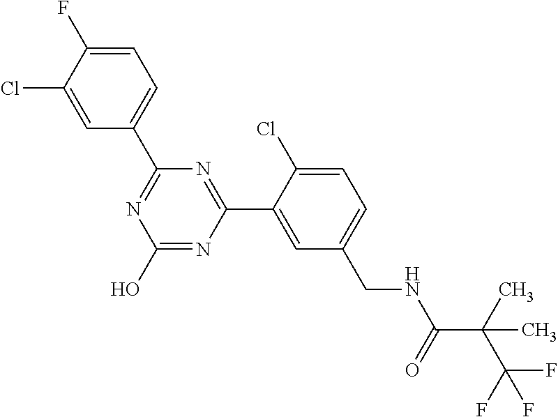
C1(C2=NC(O)=NC(C3=CC(CNC(C(C)(C)C(F)(F)F)=O)=CC=C3Cl)=N2)=CC=C(F)C(Cl)=C1
